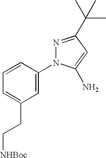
C1=CC(N2N=C(C(C)(C)C)C=C2N)=CC(CC[NHBoc])=C1
